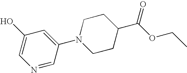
C1(O)=CN=CC(N2CCC(C(OCC)=O)CC2)=C1
